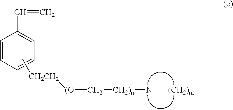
C1=CC=CC=C1C=C.C[CH2CH2][(O]C[CH2)n]N
